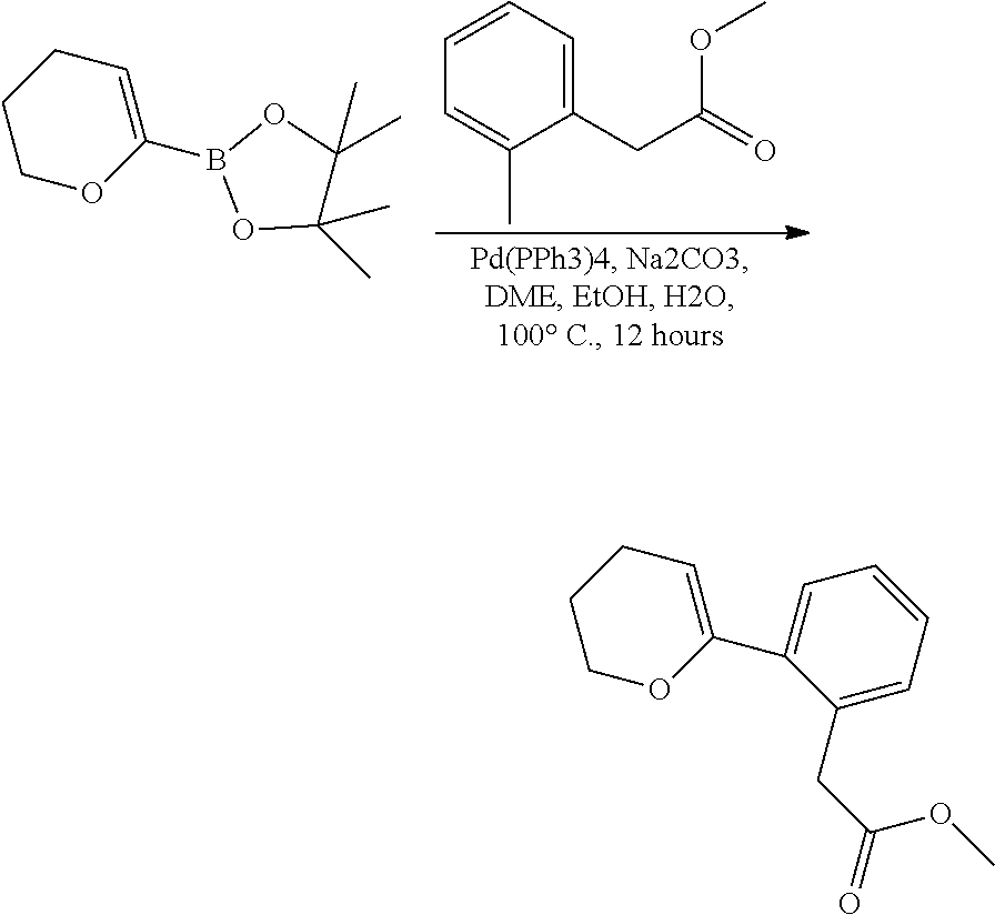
B1(C2=CCCCO2)OC(C)(C)C(C)(C)O1.C1(CC(OC)=O)=CC=CC=C1C.C1(CC(OC)=O)=CC=CC=C1C1=CCCCO1
